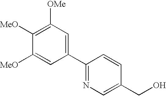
C1([OMe])=C([MeO])C([MeO])=CC(C2=NC=C(CO)C=C2)=C1
